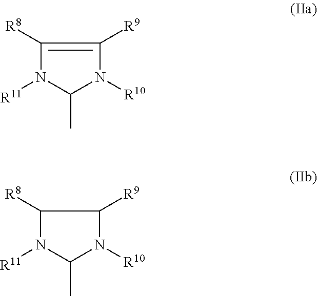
C1([R8])=C([R9])N([R10])C(C)N1[R11].C1([R8])N([R11])C(C)N([R10])C1[R9]
